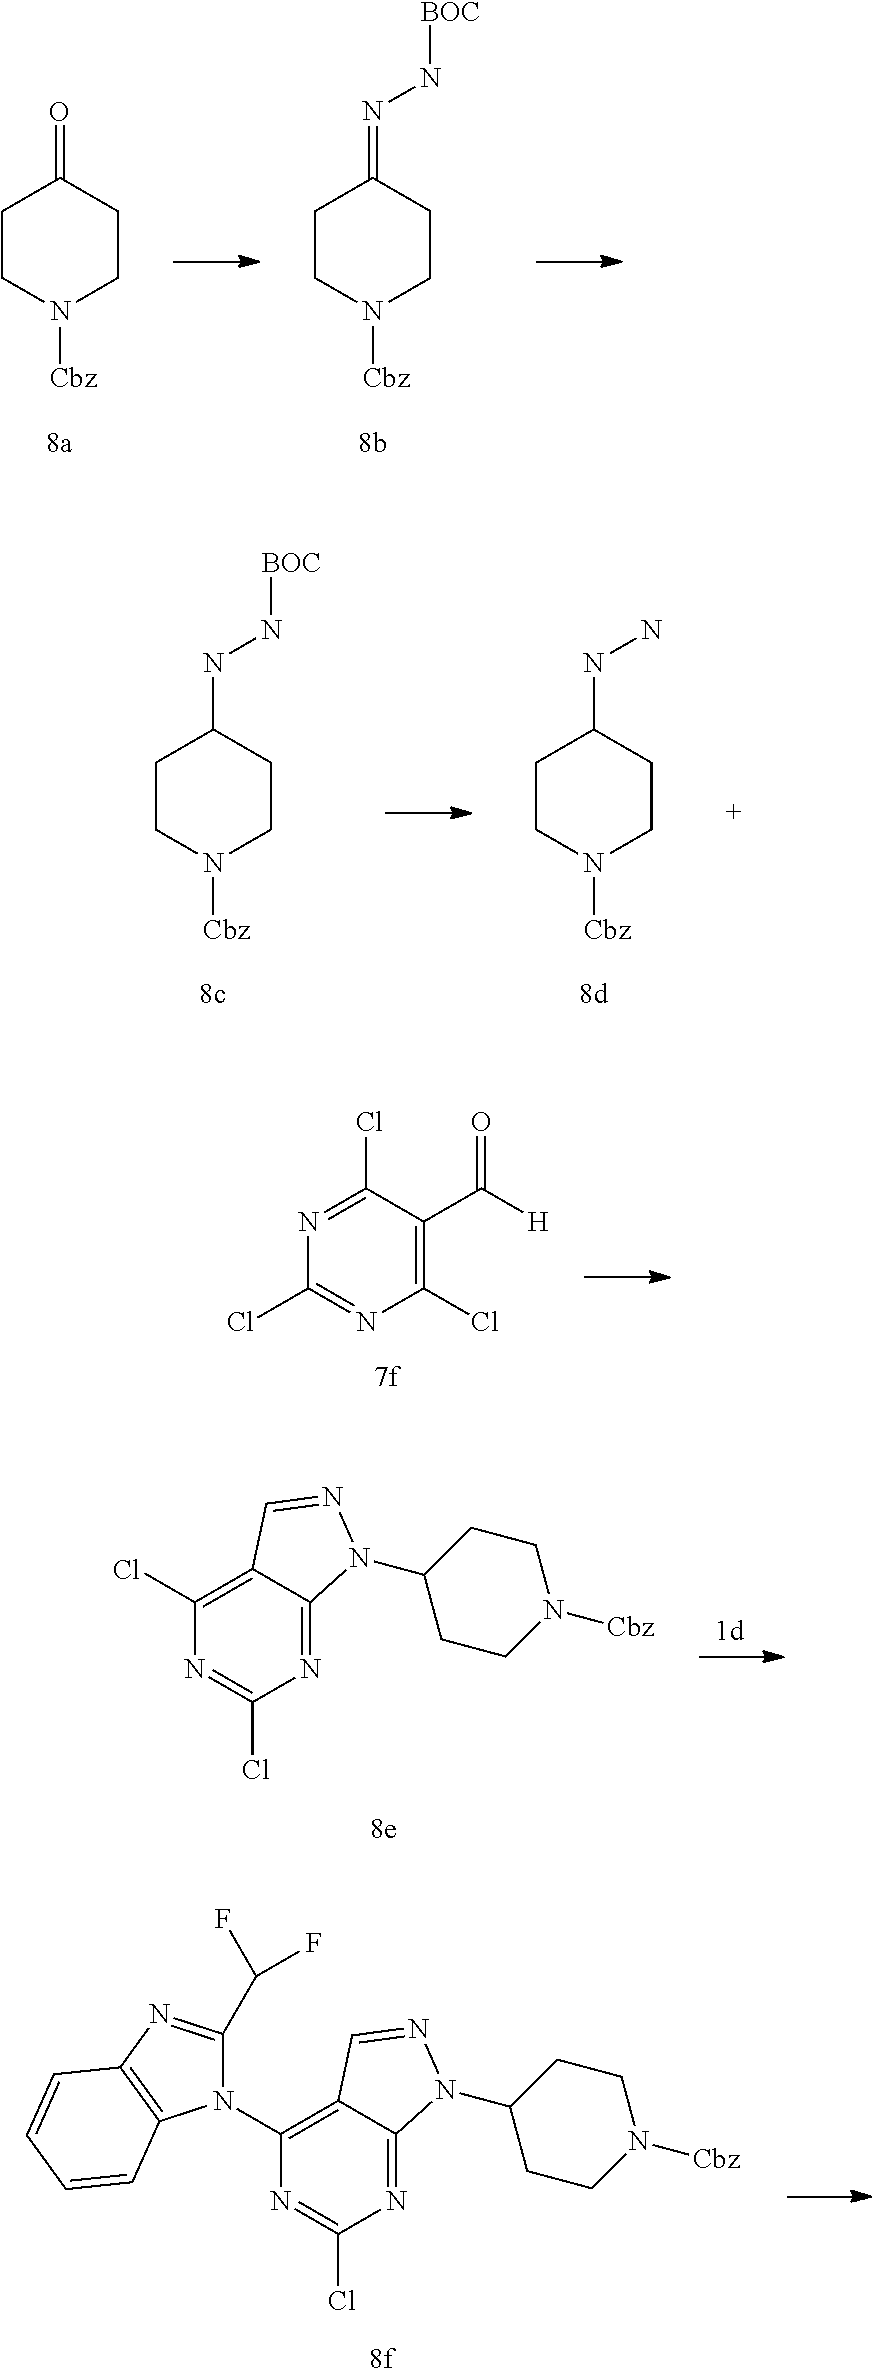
C1CN([Cbz])CCC1=O.C1CN([Cbz])CCC1=NN[BOC].C1CN([Cbz])CCC1NN[BOC].C1CN([Cbz])CCC1NN.C1(Cl)=C(C([H])=O)C(Cl)=NC(Cl)=N1.N1=C2C(=C(Cl)N=C1Cl)C=NN2C1CCN([Cbz])CC1.N1=C2C(=C(N3C(C(F)F)=NC4=C3C=CC=C4)N=C1Cl)C=NN2C1CCN([Cbz])CC1
